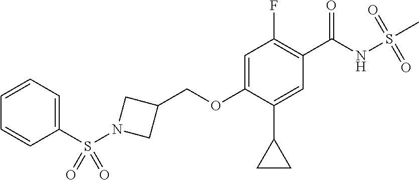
C1=C(OCC2CN(S(C3=CC=CC=C3)(=O)=O)C2)C(C2CC2)=CC(C(NS(=O)(=O)C)=O)=C1F
